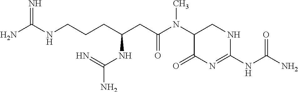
NC(NCCCC(CC(N(C1C(=O)N=C(NC(N)=O)NC1)C)=O)NC(N)=N)=N
